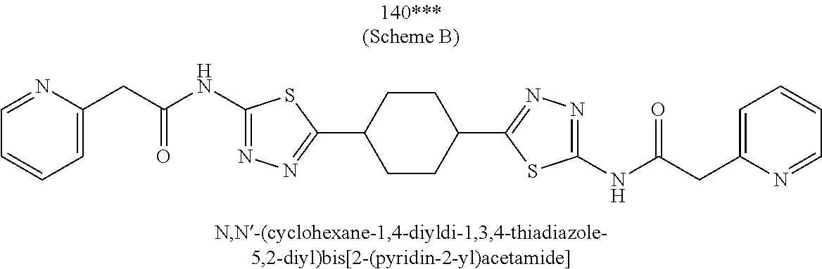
C1=NC(CC(NC2=NN=C(C3CCC(C4=NN=C(NC(CC5=CC=CC=N5)=O)S4)CC3)S2)=O)=CC=C1
